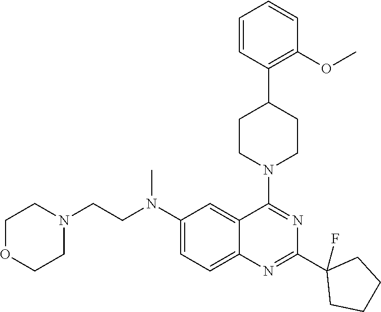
C1=CC(C2CCN(C3=NC(C4(F)CCCC4)=NC4=CC=C(N(CCN5CCOCC5)C)C=C43)CC2)=C(OC)C=C1
